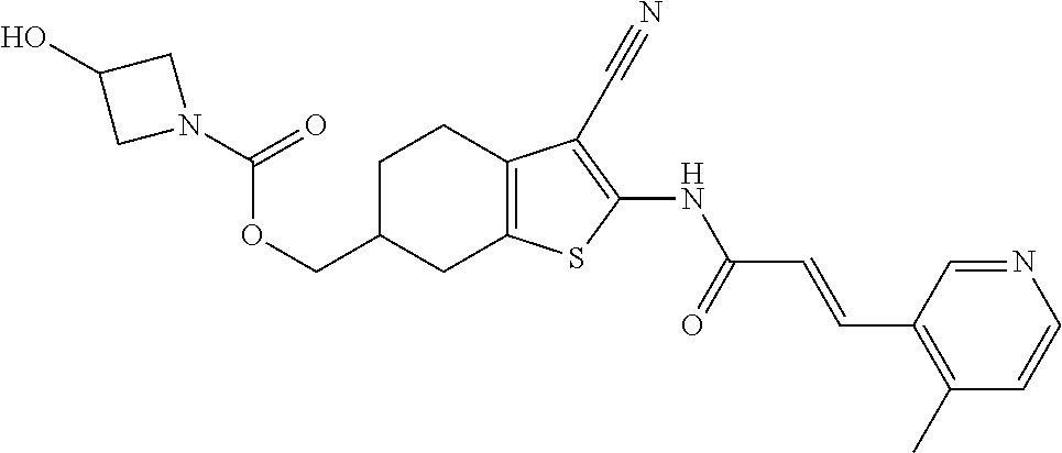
C(C1CC2=C(CC1)C(C#N)=C(NC(C=CC1=C(C)C=CN=C1)=O)S2)OC(=O)N1CC(O)C1
